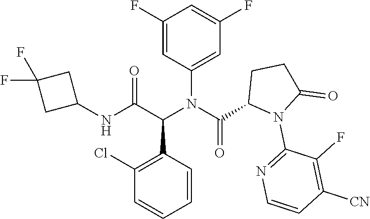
C1=C(N(C(C2N(C3=NC=CC([CN])=C3F)C(=O)CC2)=O)C(C(NC2CC(F)(F)C2)=O)C2=C(Cl)C=CC=C2)C=C(F)C=C1F
